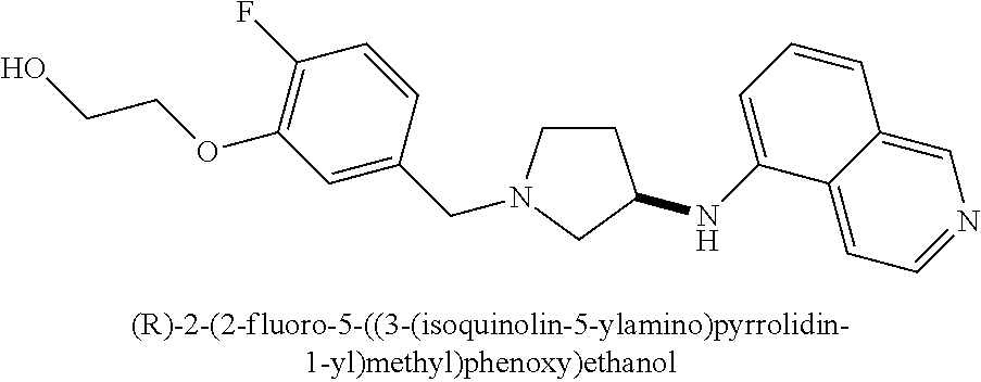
C1CN(CC2=CC(OCCO)=C(F)C=C2)CC1NC1=CC=CC2=CN=CC=C12
